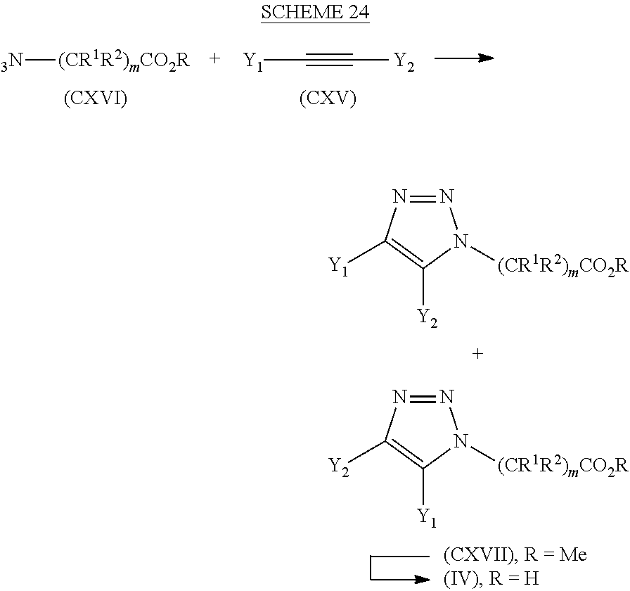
[(CR1R2)mCO2R][3N].C([Y1])#C[Y2].N1=NC([Y1])=C([Y2])N1[(CR1R2)mCO2R].N1=NC([Y2])=C([Y1])N1[(CR1R2)mCO2R]
